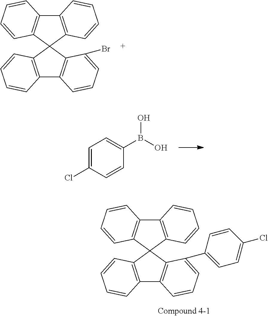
C12=C(C=CC=C1)C1(C3=C2C=CC=C3C2=CC=C(Cl)C=C2)C2=C(C3=C1C=CC=C3)C=CC=C2.C12=C(C=CC=C1)C1(C3=C2C=CC=C3Br)C2=C(C3=C1C=CC=C3)C=CC=C2.C1=C(Cl)C=CC(B(O)O)=C1
